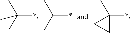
C(*)(C)(C)C.C(*)(C)C.C1(*)(C)CC1
